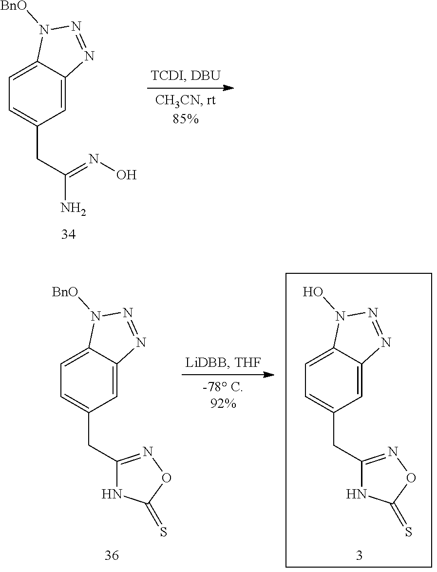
C1=C2C(=CC(CC(=NO)N)=C1)N=NN2[BnO].C1=C2C(=CC(CC3=NOC(=S)N3)=C1)N=NN2[BnO].C1=C2C(=CC(CC3=NOC(=S)N3)=C1)N=NN2O
